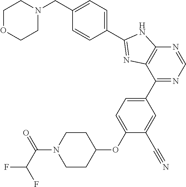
C1CN(C(C(F)F)=O)CCC1OC1=CC=C(C2=NC=NC3=C2N=C(C2=CC=C(CN4CCOCC4)C=C2)N3)C=C1C#N
